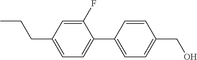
C1(F)=CC(CCC)=CC=C1C1=CC=C(CO)C=C1
